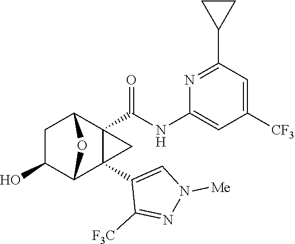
C1C(O)C2C3(C4=CN([Me])N=C4[F3C])C(C(NC4=CC([CF3])=CC(C5CC5)=N4)=O)(C1O2)C3
